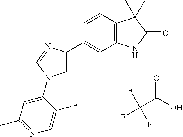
C1=C(C2=CC3=C(C=C2)C(C)(C)C(=O)N3)N=CN1C1=CC(C)=NC=C1F.C(C(O)=O)(F)(F)F
